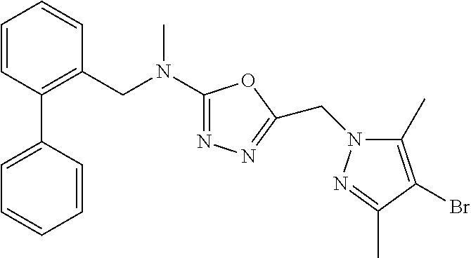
C1=CC(C2=CC=CC=C2)=C(CN(C2=NN=C(CN3C(C)=C(Br)C(C)=N3)O2)C)C=C1
